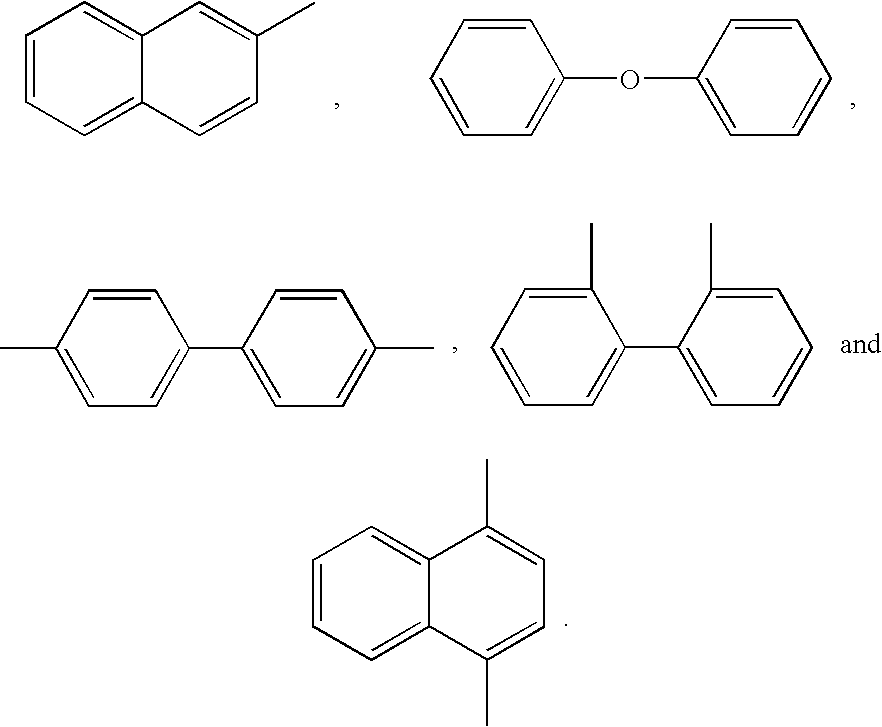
C1=CC=C2C(=C1)C=C(C)C=C2.C1=CC=C(OC2=CC=CC=C2)C=C1.CC1=CC=C(C2=CC=C(C)C=C2)C=C1.C1=CC=C(C2=CC=CC=C2C)C(C)=C1.C1=CC=C2C(=C1)C(C)=CC=C2C
